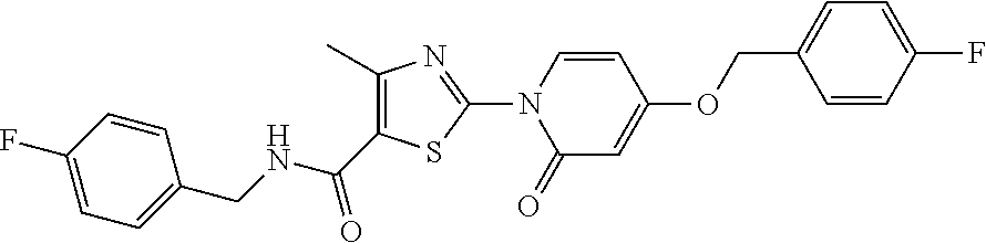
N(C(C1=C(C)N=C(N2C(=O)C=C(OCC3=CC=C(F)C=C3)C=C2)S1)=O)CC1=CC=C(F)C=C1
